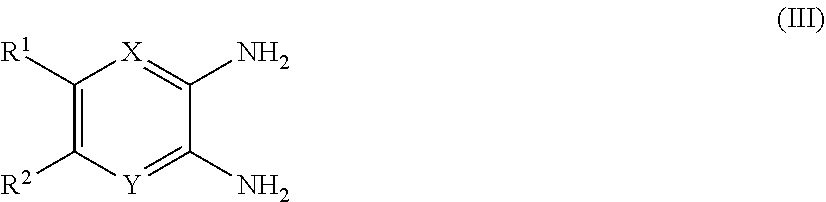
C1([R1])=C([R2])[Y]=C(N)C(N)=[X]1
